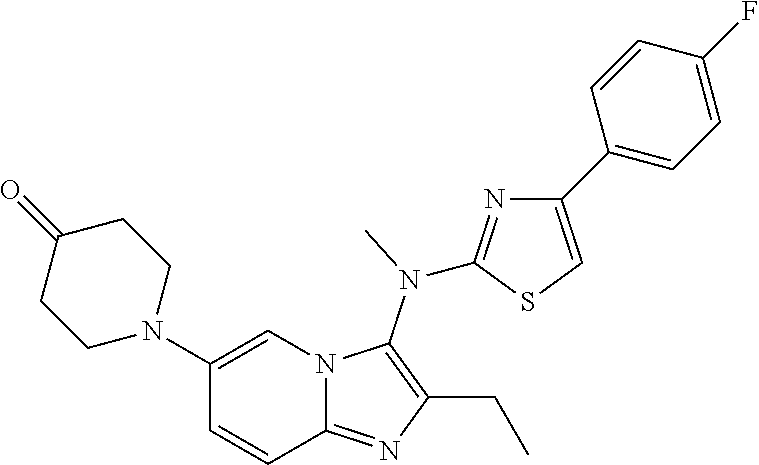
C1(=O)CCN(C2=CN3C(=NC(CC)=C3N(C)C3=NC(C4=CC=C(F)C=C4)=CS3)C=C2)CC1
